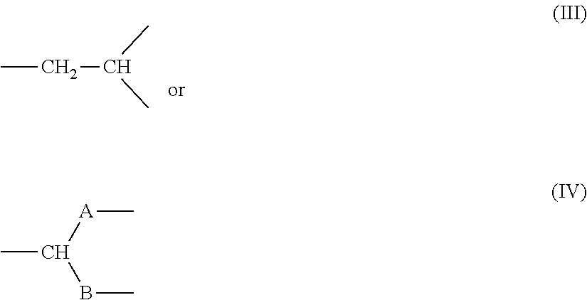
CCC(C)C.CC([A]C)BC
